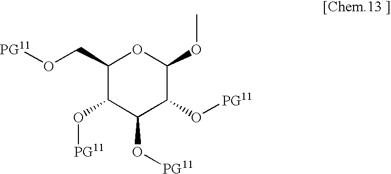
C1(CO[PG11])C(O[PG11])C(O[PG11])C(O[PG11])C(OC)O1
